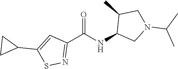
C1(C(NC2CN(C(C)C)CC2C)=O)=NSC(C2CC2)=C1
